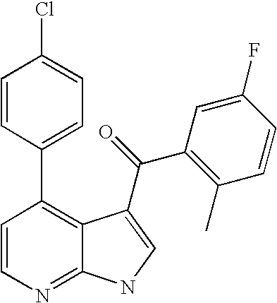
C1=CN=C2C(=C1C1=CC=C(Cl)C=C1)C(C(C1=C(C)C=CC(F)=C1)=O)=CN2
